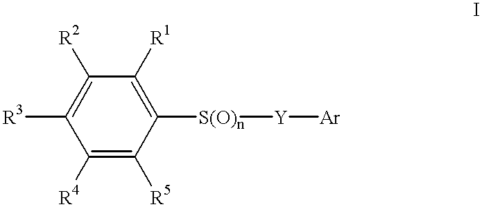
C1([R2])=C([R3])C([R4])=C([R5])C([S(O)n][Y][Ar])=C1[R1]
